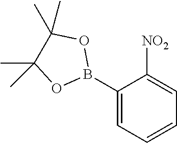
C1(B2OC(C)(C)C(C)(C)O2)=CC=CC=C1[NO2]
